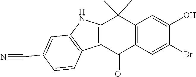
C12=C(C(C)(C)C3=C(C1=O)C=C(Br)C(O)=C3)NC1=C2C=CC(C#N)=C1
